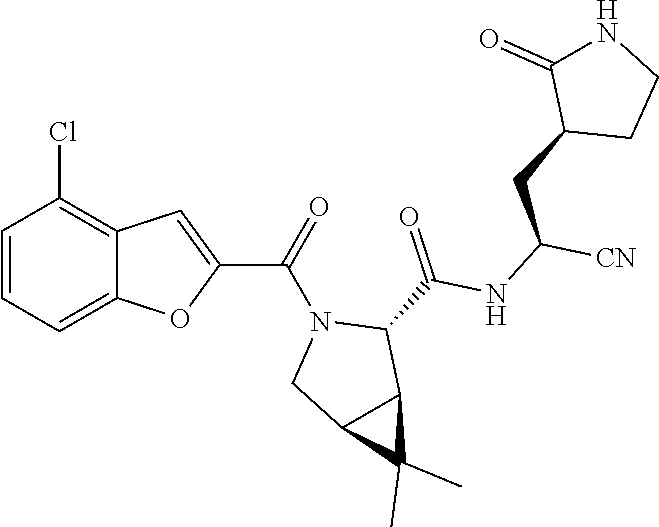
C1=CC=C2C(=C1Cl)C=C(C(N1CC3C(C1C(NC([CN])CC1CCNC1=O)=O)C3(C)C)=O)O2
